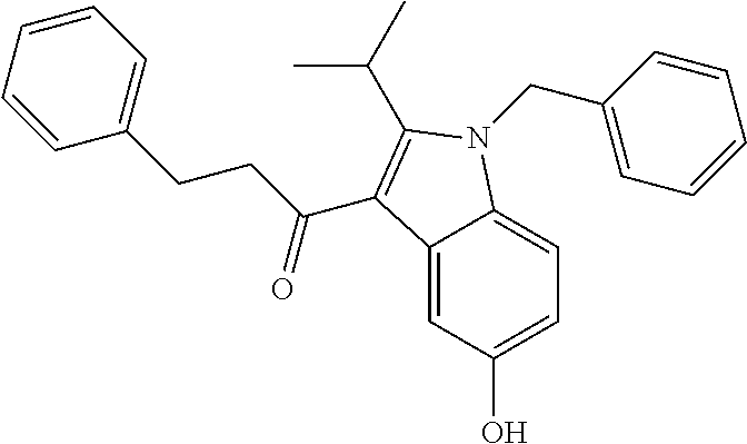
C1=CC=CC(CCC(C2=C(C(C)C)N(CC3=CC=CC=C3)C3=CC=C(O)C=C32)=O)=C1
